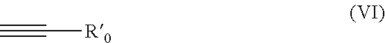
C#C[R0]
